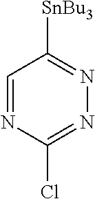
C1=NC(Cl)=NN=C1[SnBu3]
